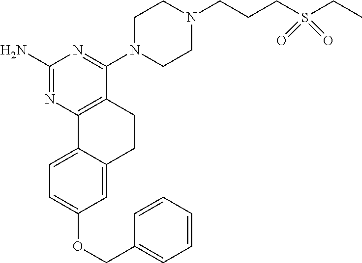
C1(N)=NC2=C(C(N3CCN(CCCS(CC)(=O)=O)CC3)=N1)CCC1=CC(OCC3=CC=CC=C3)=CC=C21
